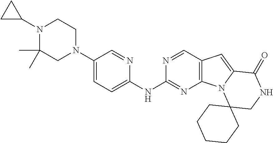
C1(N2CCN(C3CC3)C(C)(C)C2)=CC=C(NC2=NC3=C(C=N2)C=C2N3C3(CNC2=O)CCCCC3)N=C1
